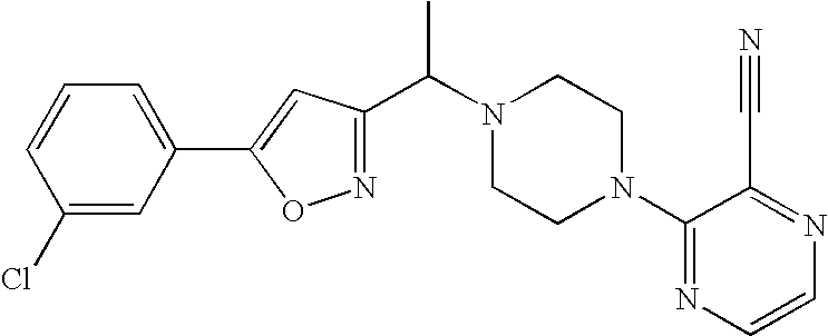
C1(Cl)=CC(C2=CC(C(N3CCN(C4=NC=CN=C4C#N)CC3)C)=NO2)=CC=C1
